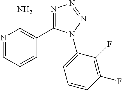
N1=CC(C(C)(C)C)=CC(C2=NN=NN2C2=CC=CC(F)=C2F)=C1N
